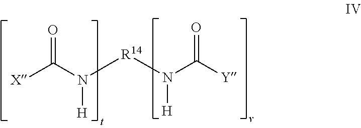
[X]C(N([R14]N(C(=O)[Y])[H])[H])=O
